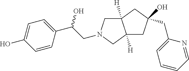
C12([H])CN(CC(C3=CC=C(O)C=C3)O)CC1([H])CC(O)(CC1=CC=CC=N1)C2
